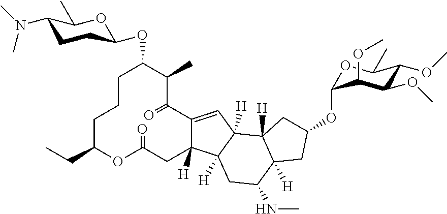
C1CCC(CC)OC(=O)CC2([H])C(=CC3([H])C2([H])CC(NC)C2([H])C3([H])CC(OC3OC(C)C(OC)C(OC)C3OC)C2)C(=O)C(C)C1OC1CCC(N(C)C)C(C)O1
